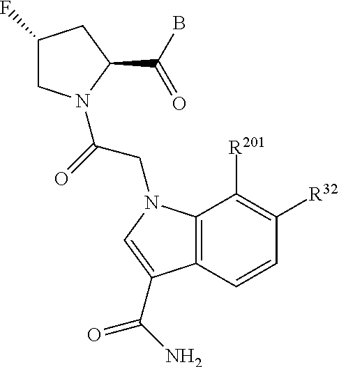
C1(F)CN(C(=O)CN2C3=C(C=CC([R32])=C3[R201])C(C(=O)N)=C2)C(C(B)=O)C1
